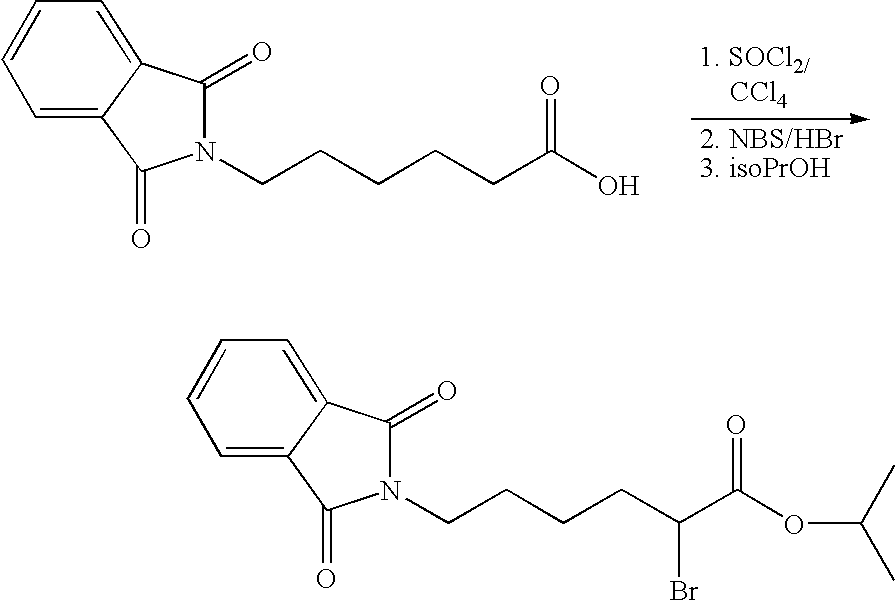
N1(CCCCCC(O)=O)C(=O)C2=CC=CC=C2C1=O.N1(CCCCC(C(OC(C)C)=O)Br)C(=O)C2=CC=CC=C2C1=O
